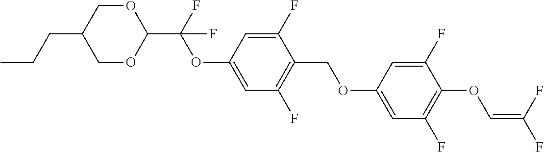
C1OC(C(F)(OC2=CC(F)=C(COC3=CC(F)=C(OC=C(F)F)C(F)=C3)C(F)=C2)F)OCC1CCC
